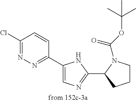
C1(Cl)=NN=C(C2=CN=C(C3CCCN3C(OC(C)(C)C)=O)N2)C=C1
